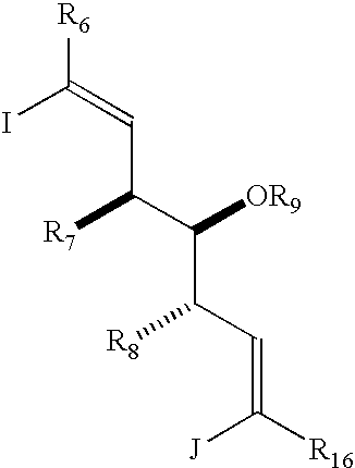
[R6]C(=CC(C([OR9])C(C=C([R16])[J])[R8])[R7])I
